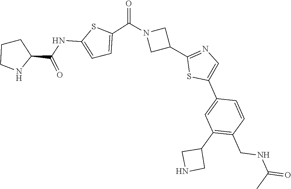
C1CCNC1C(NC1=CC=C(C(N2CC(C3=NC=C(C4=CC(C5CNC5)=C(CNC(C)=O)C=C4)S3)C2)=O)S1)=O
